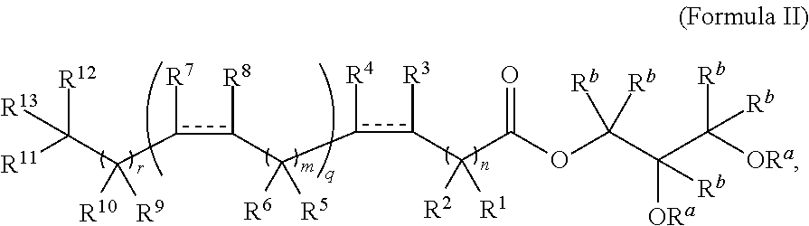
C(C(c(c(C(c(c(C(C(OC(C(C([ORa])([Rb])[Rb])([ORa])[Rb])([Rb])[Rb])=O)([R2])[R1])[R3])[R4])([R6])[R5])[R8])[R7])([R10])[R9])([R11])([R12])[R13]
